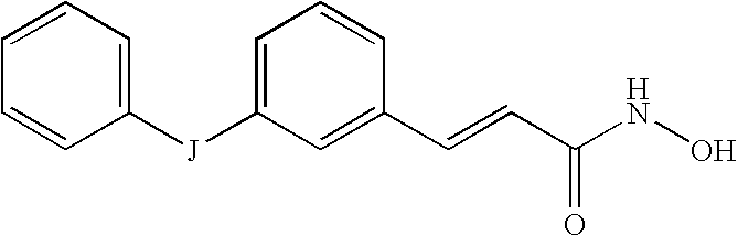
C1([J]C2=CC=CC(C=CC(NO)=O)=C2)=CC=CC=C1
